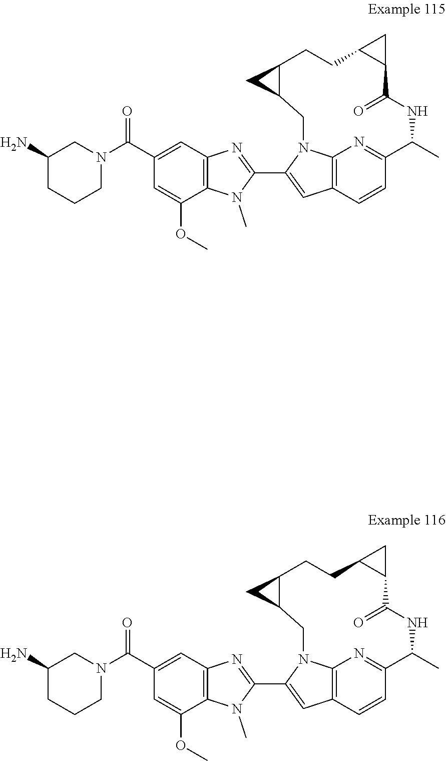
C12=NC3=C(C=C1)C=C(C1=NC4=C(N1C)C(OC)=CC(C(=O)N1CC(N)CCC1)=C4)N3CC1C(CCC3C(C(=O)NC2C)C3)C1.C12=NC3=C(C=C1)C=C(C1=NC4=C(N1C)C(OC)=CC(C(=O)N1CC(N)CCC1)=C4)N3CC1C(CCC3C(C(=O)NC2C)C3)C1
